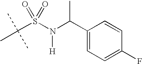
C(S(N(C(C1=CC=C(F)C=C1)C)[H])(=O)=O)(C)(C)C
